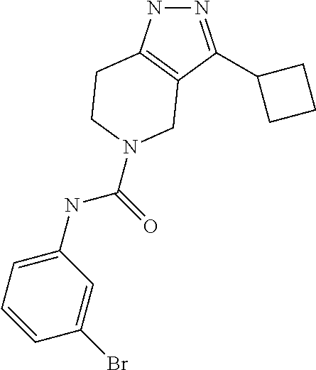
N1=C(C2CCC2)C2=C(N1)CCN(C(NC1=CC=CC(Br)=C1)=O)C2
